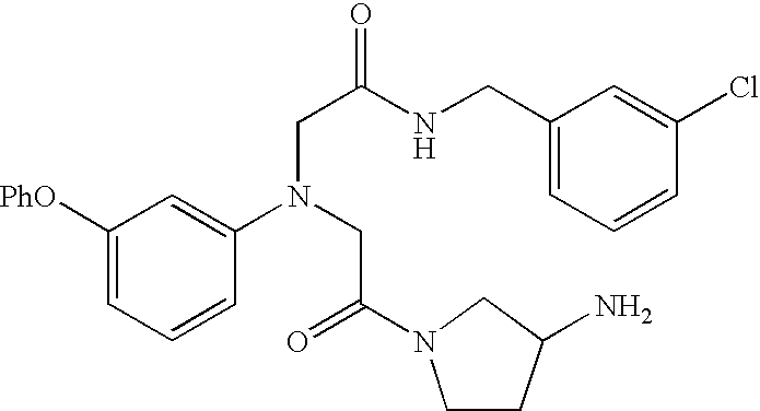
C1([PhO])=CC=CC(N(CC(=O)N2CCC(N)C2)CC(NCC2=CC=CC(Cl)=C2)=O)=C1
